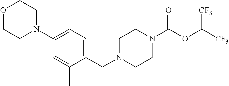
C1N(CC2=CC=C(N3CCOCC3)C=C2C)CCN(C(OC([CF3])[CF3])=O)C1
